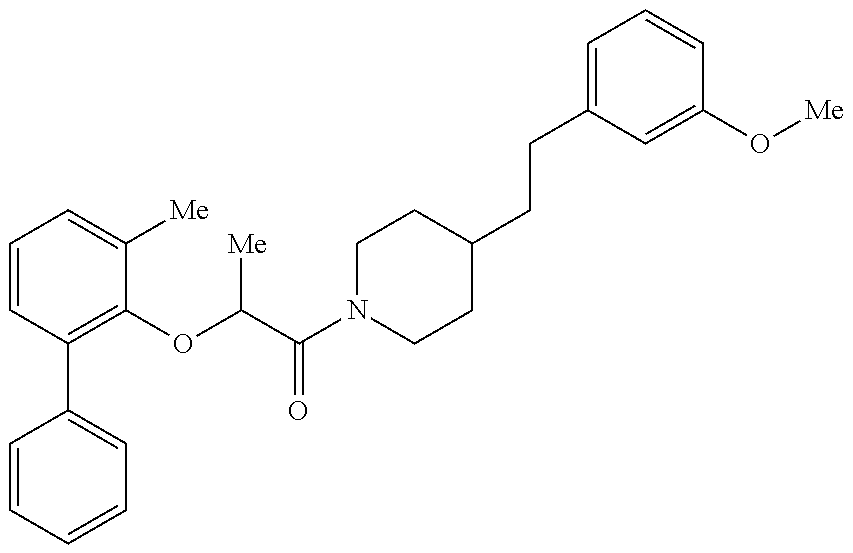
C1=CC=CC=C1C1=C(OC(C(N2CCC(CCC3=CC=CC(O[Me])=C3)CC2)=O)[Me])C([Me])=CC=C1
